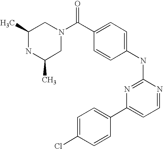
C1=C(C(N2CC(C)NC(C)C2)=O)C=CC(NC2=NC(C3=CC=C(Cl)C=C3)=CC=N2)=C1
